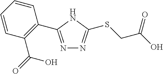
N1=C(C2=C(C(=O)O)C=CC=C2)NC(SCC(O)=O)=N1
